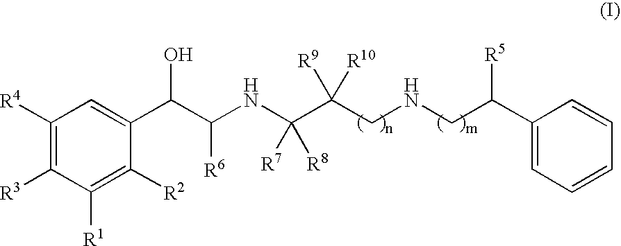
C1([R4])=C([R3])C([R1])=C([R2])C(C(C(NC(C(CNCC(C2=CC=CC=C2)[R5])([R10])[R9])([R8])[R7])[R6])O)=C1
